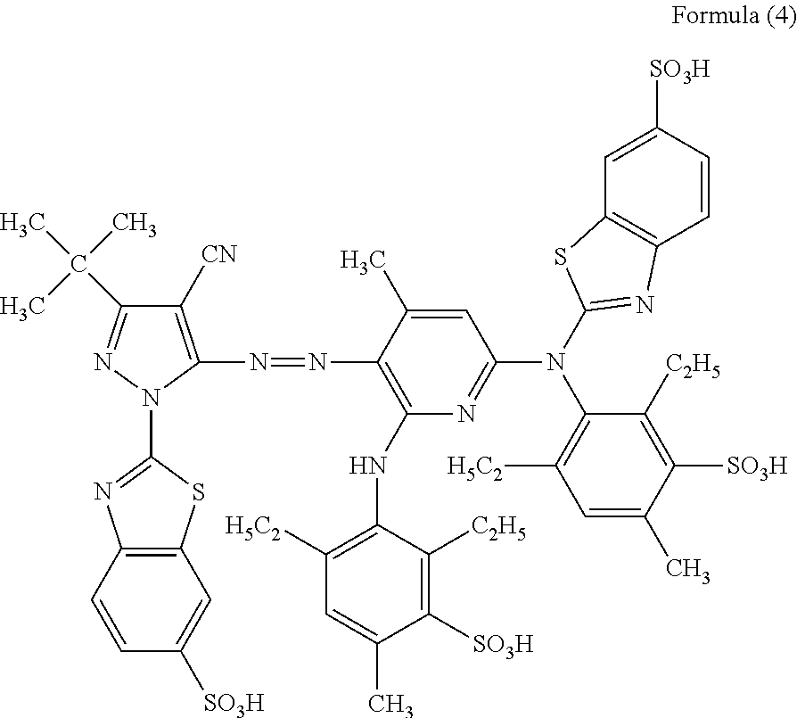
C1([CN])=C(N=NC2=C(NC3=C([H5C2])C=C(C)C([SO3H])=C3[C2H5])N=C(N(C3=C([H5C2])C=C(C)C([SO3H])=C3[C2H5])C3=NC4=C(C=C([SO3H])C=C4)S3)C=C2C)N(C2=NC3=C(S2)C=C([SO3H])C=C3)N=C1C(C)(C)C
